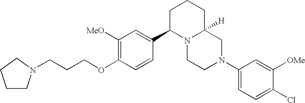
C1([MeO])=C(OCCCN2CCCC2)C=CC(C2N3C([H])(CCC2)CN(C2=CC=C(Cl)C([OMe])=C2)CC3)=C1
